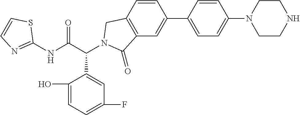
C1(NC(C(C2=CC(F)=CC=C2O)N2CC3=C(C=C(C4=CC=C(N5CCNCC5)C=C4)C=C3)C2=O)=O)=NC=CS1
